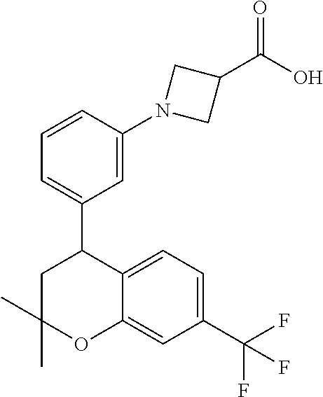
C1(C)(C)CC(C2=CC=CC(N3CC(C(O)=O)C3)=C2)C2=CC=C(C(F)(F)F)C=C2O1
